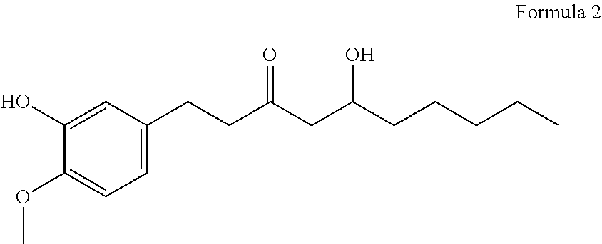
C1=C(CCC(CC(CCCCC)O)=O)C=C(O)C(OC)=C1
